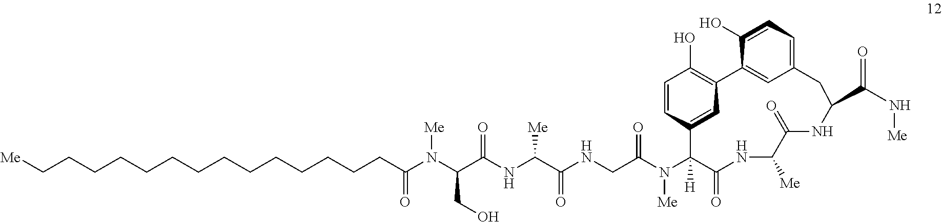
N(C(C(NC(C(NCC(N(C1([H])C(=O)NC([Me])C(=O)NC(C(=O)N[Me])CC2=CC=C(O)C(=C2)C2=C(O)C=CC1=C2)[Me])=O)=O)[Me])=O)CO)([Me])C(=O)CCCCCCCCCCCCCC[Me]
